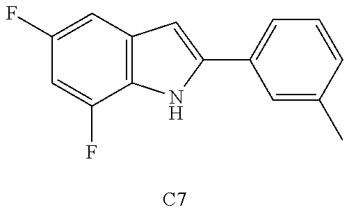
C1(F)=CC2=C(C(F)=C1)NC(C1=CC=CC(C)=C1)=C2.[C7]
